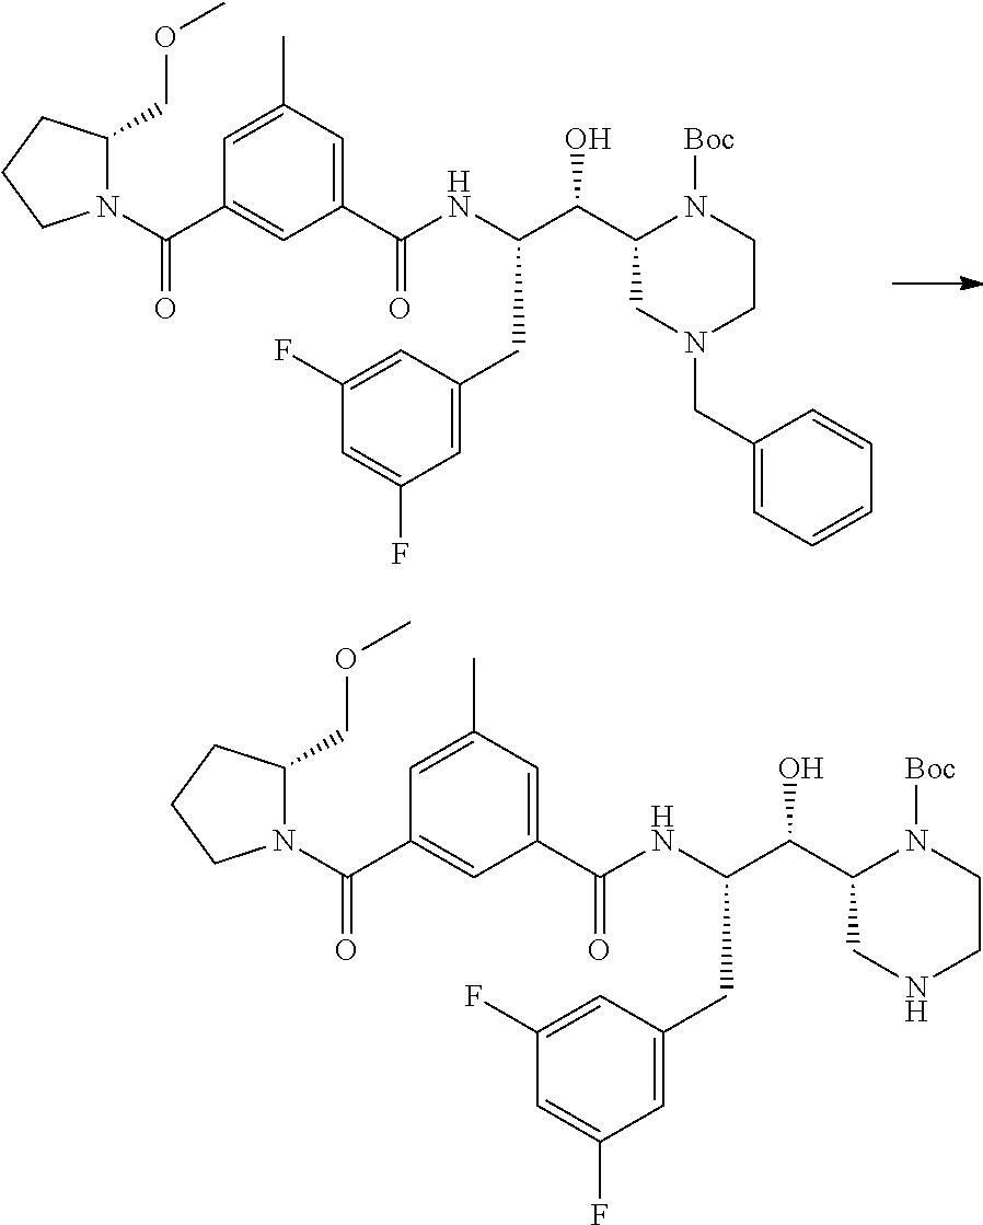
C1=C(CN2CC(C(C(NC(C3=CC(C)=CC(C(=O)N4C(COC)CCC4)=C3)=O)CC3=CC(F)=CC(F)=C3)O)N([Boc])CC2)C=CC=C1.N1CC(C(C(NC(C2=CC(C)=CC(C(=O)N3C(COC)CCC3)=C2)=O)CC2=CC(F)=CC(F)=C2)O)N([Boc])CC1
